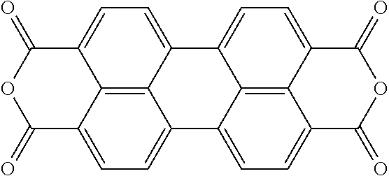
C12=CC=C3C4=C1C(=CC=C4C(=O)OC3=O)C1=CC=C3C4=C1C2=CC=C4C(=O)OC3=O
